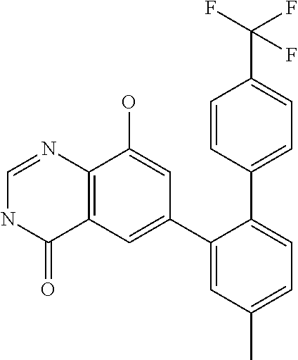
C12=C(C=C(C3=CC(C)=CC=C3C3=CC=C(C(F)(F)F)C=C3)C=C1O)C(=O)NC=N2
